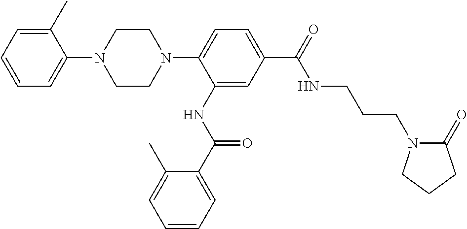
C1CN(C2=CC=C(C(=O)NCCCN3C(=O)CCC3)C=C2NC(C2=CC=CC=C2C)=O)CCN1C1=CC=CC=C1C
